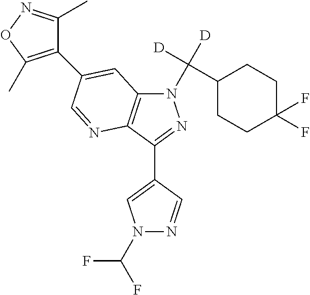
N1(C(F)F)N=CC(C2=NN(C([D])([D])C3CCC(F)(F)CC3)C3=C2N=CC(C2=C(C)ON=C2C)=C3)=C1
